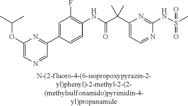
N1=CC=C(C(C(NC2=C(F)C=C(C3=NC(OC(C)C)=CN=C3)C=C2)=O)(C)C)N=C1NS(=O)(=O)C
